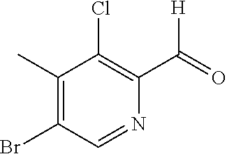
C1(Br)=C(C)C(Cl)=C(C(=O)[H])N=C1
